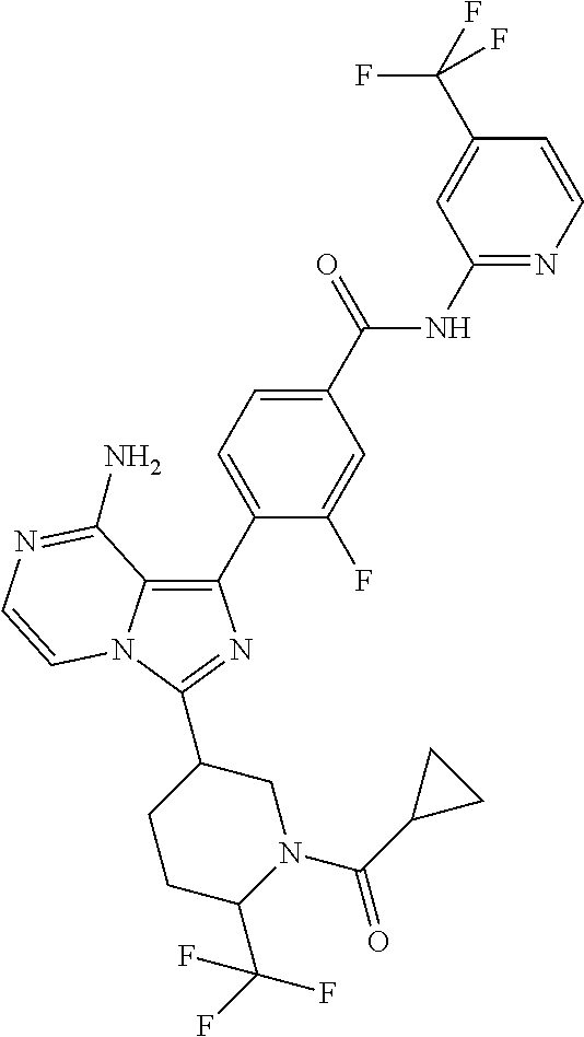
C12=C(C3=CC=C(C(=O)NC4=NC=CC(C(F)(F)F)=C4)C=C3F)N=C(C3CN(C(C4CC4)=O)C(C(F)(F)F)CC3)N1C=CN=C2N
